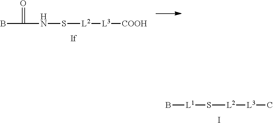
C(NS[L2][L3][COOH])(B)=O.B[L1]S[L2][L3]C.I
